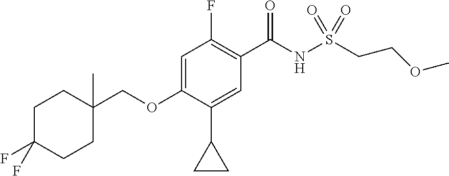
C1=C(OCC2(C)CCC(F)(F)CC2)C(C2CC2)=CC(C(NS(CCOC)(=O)=O)=O)=C1F
